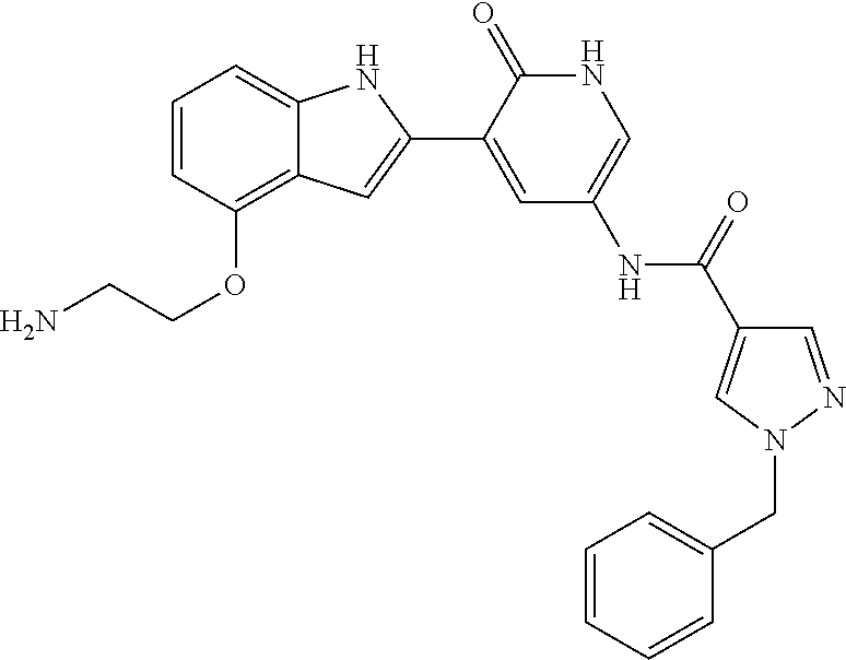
C12=C(OCCN)C=CC=C1NC(C1=CC(NC(C3=CN(CC4=CC=CC=C4)N=C3)=O)=CNC1=O)=C2
